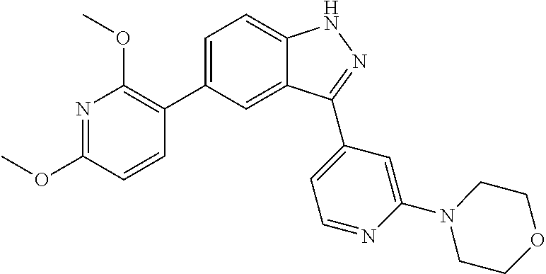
C1=C(C2=C(OC)N=C(OC)C=C2)C=C2C(=C1)NN=C2C1=CC=NC(N2CCOCC2)=C1
